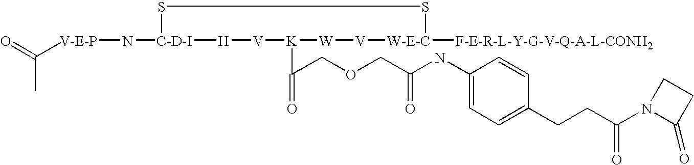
O=C([V-E-P]N[C-D-I]1SS[W-E-C]([F-E-R-L-Y-G-V-Q-A-L-CONH2])[V][W][K](C(COCC(NC2=CC=C(CCC(N3C(=O)CC3)=O)C=C2)=O)=O)[V][H]1)C
